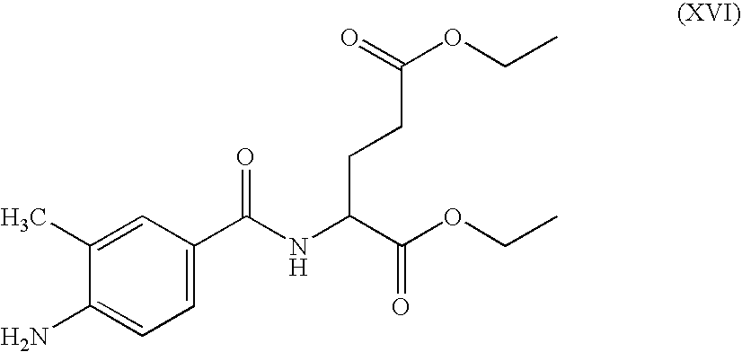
C1=C(C(NC(C(OCC)=O)CCC(OCC)=O)=O)C=C(C)C(N)=C1
